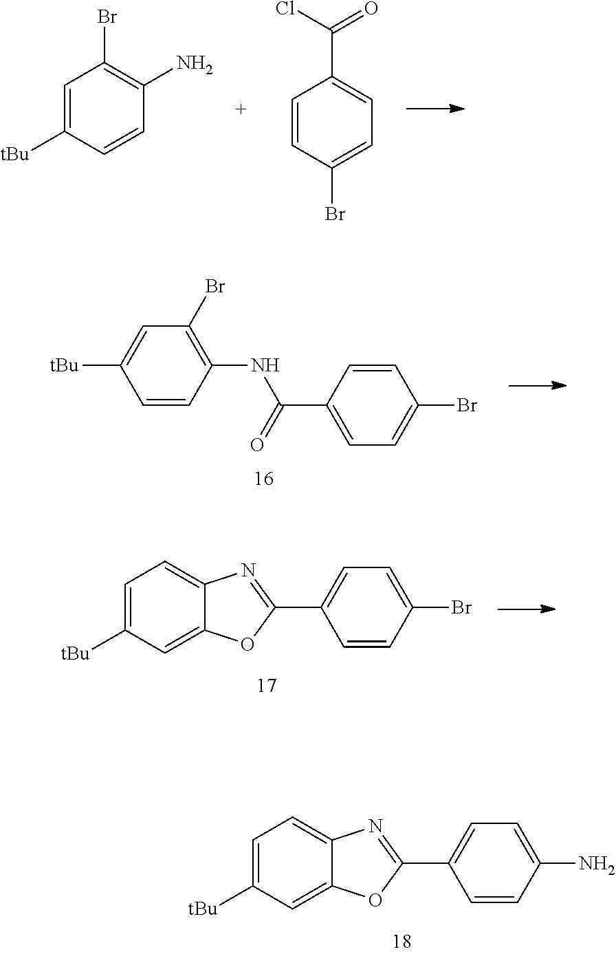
C1=CC(N)=CC=C1C1=NC2=CC=C([tBu])C=C2O1.C1=CC(Br)=CC=C1C1=NC2=CC=C([tBu])C=C2O1.C1=CC(Br)=CC=C1C(Cl)=O.C1=C([tBu])C=CC(N)=C1Br.C1=C(C(=O)NC2=C(Br)C=C([tBu])C=C2)C=CC(Br)=C1
